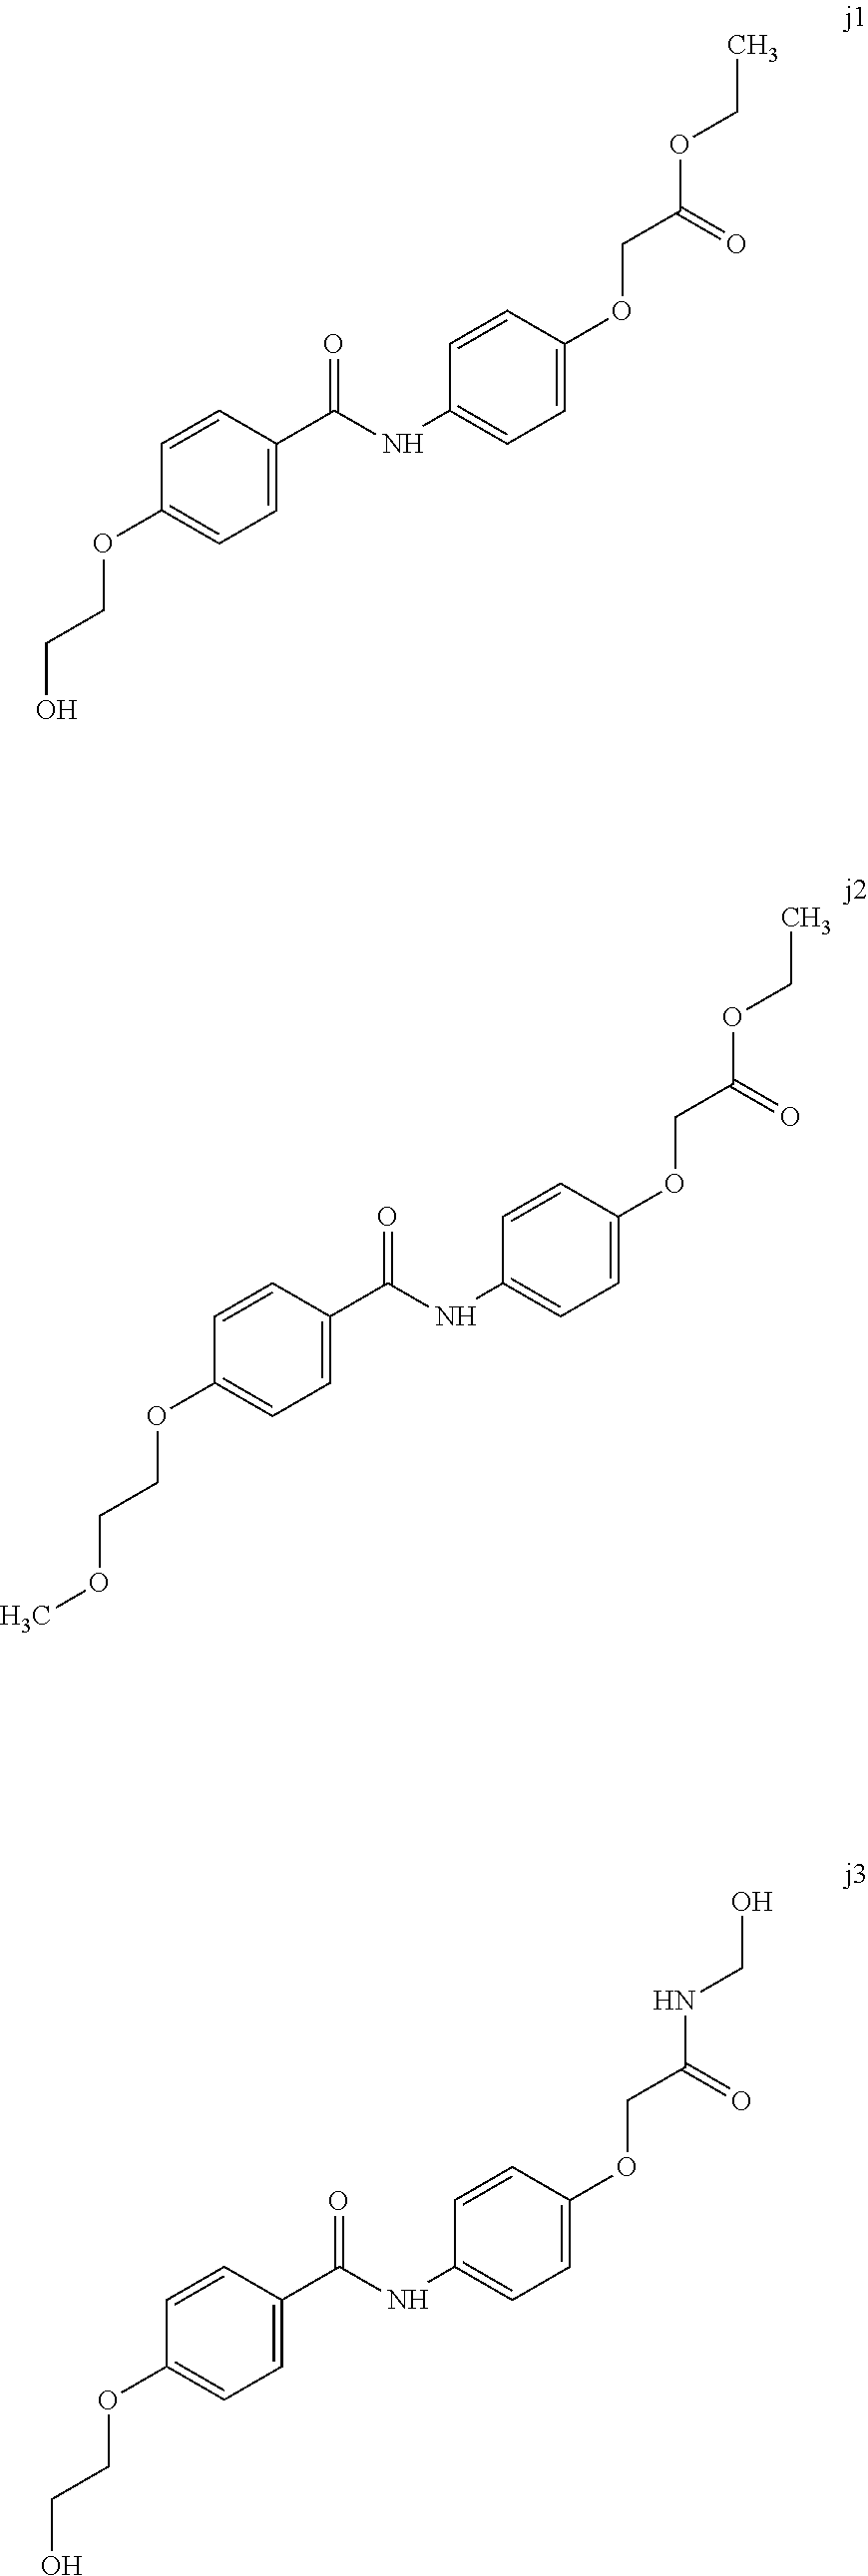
C(CO)OC1=CC=C(C(NC2=CC=C(OCC(OCC)=O)C=C2)=O)C=C1.C(COC)OC1=CC=C(C(NC2=CC=C(OCC(OCC)=O)C=C2)=O)C=C1.C(CO)OC1=CC=C(C(NC2=CC=C(OCC(NCO)=O)C=C2)=O)C=C1
